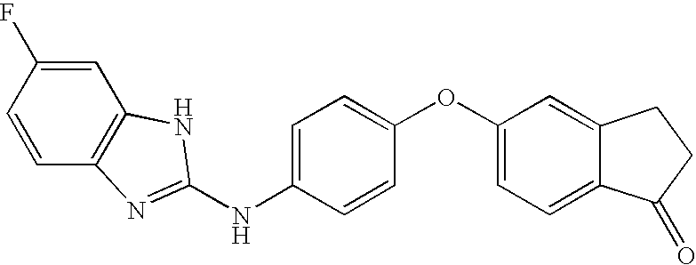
C1(F)=CC2=C(C=C1)N=C(NC1=CC=C(OC3=CC=C4C(=C3)CCC4=O)C=C1)N2
